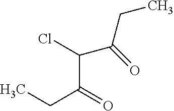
C(C(CC)=O)(Cl)C(CC)=O
